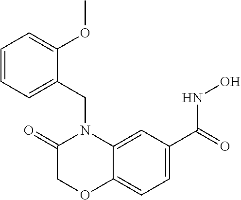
C1=C(C(=O)NO)C=C2C(=C1)OCC(=O)N2CC1=CC=CC=C1OC
